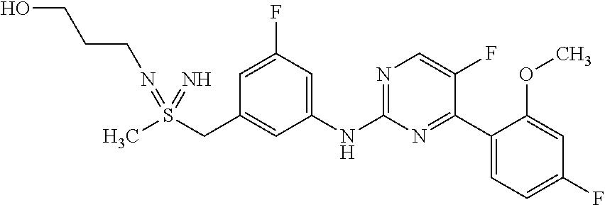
C(N=S(=N)(C)CC1=CC(NC2=NC=C(F)C(C3=CC=C(F)C=C3OC)=N2)=CC(F)=C1)CCO
